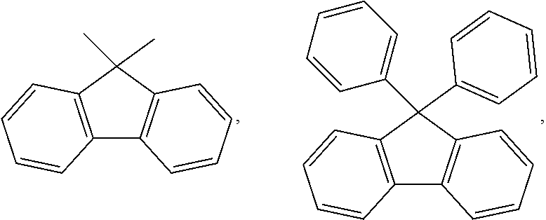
C12=C(C(C)(C)C3=C1C=CC=C3)C=CC=C2.C12=C(C(C3=CC=CC=C3)(C3=CC=CC=C3)C3=C1C=CC=C3)C=CC=C2
